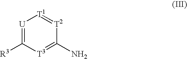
[U]1=C([R3])[T3]=C(N)[T2]=[T1]1
